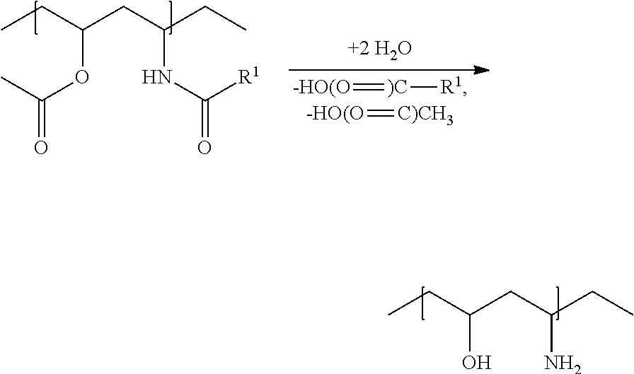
CCC(CC(CC)N)O.CCC(CC(CC)NC(=O)[R1])OC(=O)C.[-HO(O]=[)C][R1].[-HO(O]=[C)CH3]
